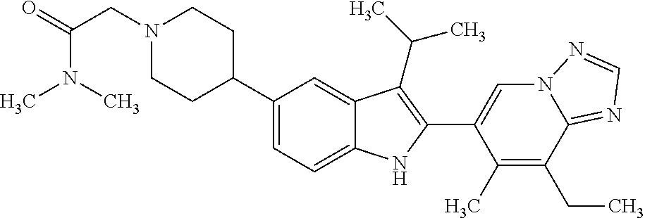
C1(C2CCN(CC(N(C)C)=O)CC2)=CC=C2C(=C1)C(C(C)C)=C(C1=CN3C(=NC=N3)C(CC)=C1C)N2
